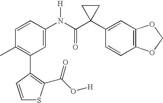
C1(N(C(C2(C3=CC4=C(C=C3)OCO4)CC2)=O)[H])=CC(C2=C(C(=O)O[H])SC=C2)=C(C)C=C1
